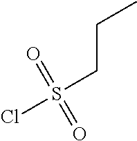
C(S(Cl)(=O)=O)CC
